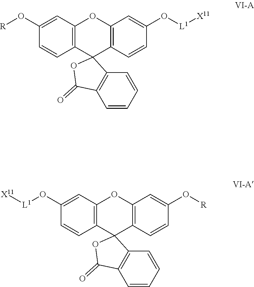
C1=C(O[R])C=CC2=C1OC1=C(C=CC(O[L1][X11])=C1)C21C2=C(C=CC=C2)C(=O)O1.C1=C(O[L1][X11])C=CC2=C1OC1=C(C=CC(O[R])=C1)C21C2=C(C=CC=C2)C(=O)O1
